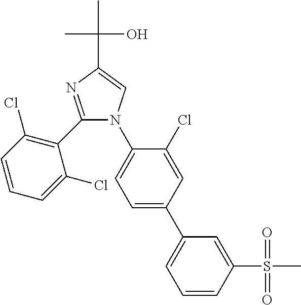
C1=CC(S(=O)(=O)C)=CC(C2=CC=C(N3C(C4=C(Cl)C=CC=C4Cl)=NC(C(C)(O)C)=C3)C(Cl)=C2)=C1
